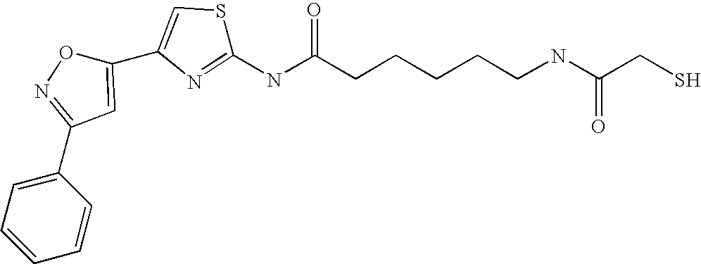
C1(NC(CCCCCNC(CS)=O)=O)=NC(C2=CC(C3=CC=CC=C3)=NO2)=CS1
